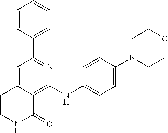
C1=CC(C2=NC(NC3=CC=C(N4CCOCC4)C=C3)=C3C(=C2)C=CNC3=O)=CC=C1
